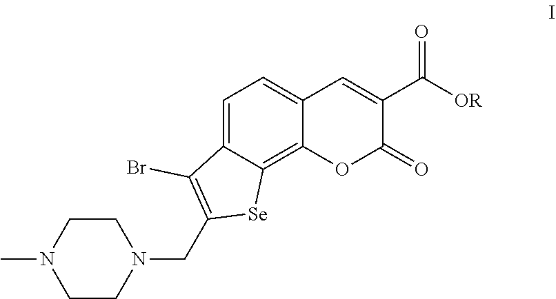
C1CN(C)CCN1CC1=C(Br)C2=CC=C3C(=C2[Se]1)OC(=O)C(C([OR])=O)=C3
